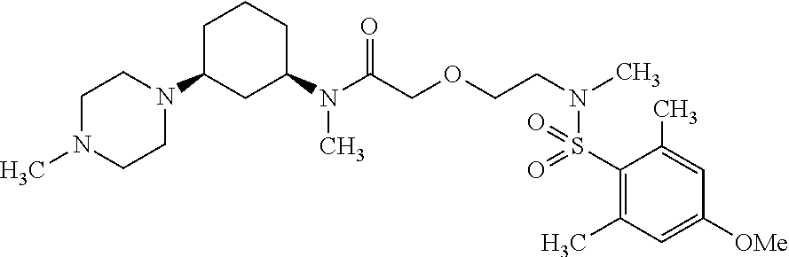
N(C(COCCN(C)S(=O)(=O)C1=C(C)C=C([OMe])C=C1C)=O)(C)C1CCCC(N2CCN(C)CC2)C1
